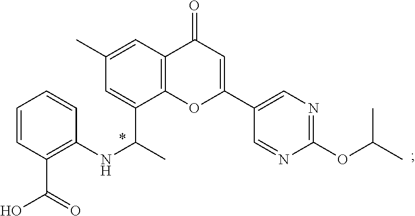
C1(C)=CC2=C(OC(C3=CN=C(OC(C)C)N=C3)=CC2=O)C(C(NC2=C(C(O)=O)C=CC=C2)C)=C1
